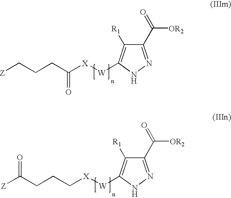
C1(C(=O)[OR2])=NNC([W][X]C(CCC[Z])=O)=C1[R1].C1(C(=O)[OR2])=NNC([W][X]CCCC([Z])=O)=C1[R1]
